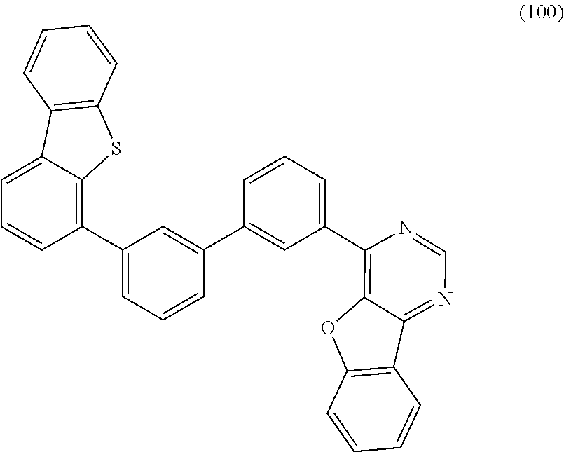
C12=C(C=CC=C1)SC1=C(C3=CC=CC(C4=CC(C5=C6C(=NC=N5)C5=C(O6)C=CC=C5)=CC=C4)=C3)C=CC=C21
